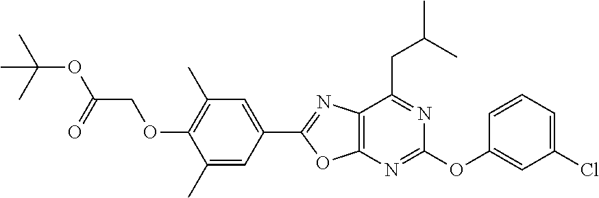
C12=C(C(CC(C)C)=NC(OC3=CC(Cl)=CC=C3)=N1)N=C(C1=CC(C)=C(OCC(OC(C)(C)C)=O)C(C)=C1)O2
